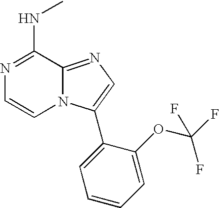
N1=C(NC)C2=NC=C(C3=CC=CC=C3OC(F)(F)F)N2C=C1
